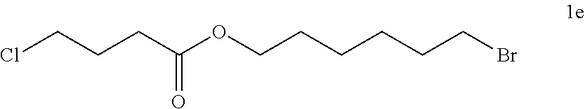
ClCCCC(OCCCCCCBr)=O
